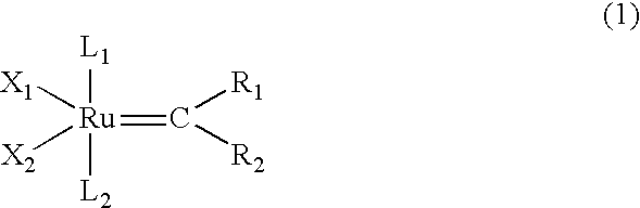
[L1][Ru]([L2])(=C([R1])[R2])([X1])[X2]
